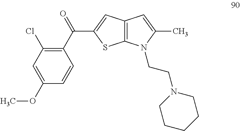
C1=C(OC)C=CC(C(=O)C2=CC3=C(S2)N(CCN2CCCCC2)C(C)=C3)=C1Cl
